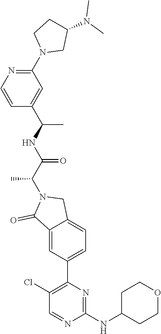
C(N1C(=O)C2=CC(C3=C(Cl)C=NC(NC4CCOCC4)=N3)=CC=C2C1)(C(NC(C)C1=CC(N2CC(N(C)C)CC2)=NC=C1)=O)C
